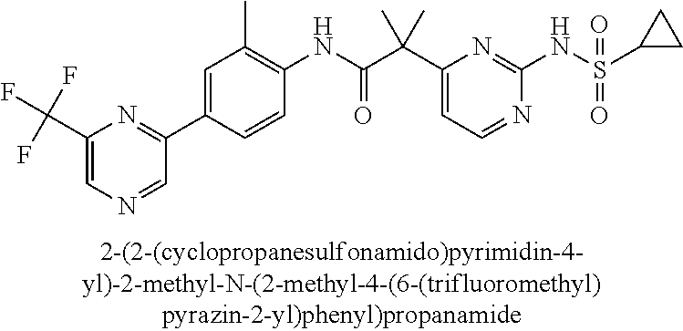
N1=CC=C(C(C(NC2=C(C)C=C(C3=NC(C(F)(F)F)=CN=C3)C=C2)=O)(C)C)N=C1NS(=O)(=O)C1CC1
